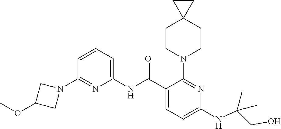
C1(NC(C2=CC=C(NC(CO)(C)C)N=C2N2CCC3(CC2)CC3)=O)=CC=CC(N2CC(OC)C2)=N1
